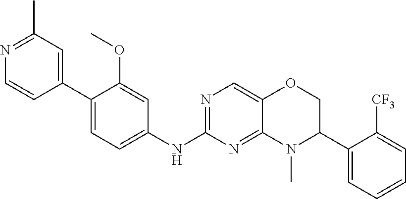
N1=C(NC2=CC=C(C3=CC(C)=NC=C3)C(OC)=C2)N=C2C(=C1)OCC(C1=CC=CC=C1[CF3])N2C
